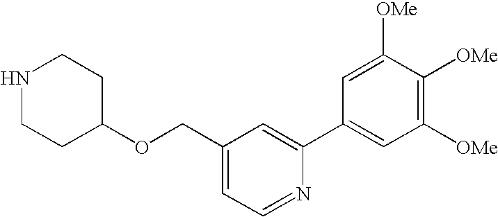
C1NCCC(OCC2=CC=NC(C3=CC([OMe])=C([OMe])C([OMe])=C3)=C2)C1
